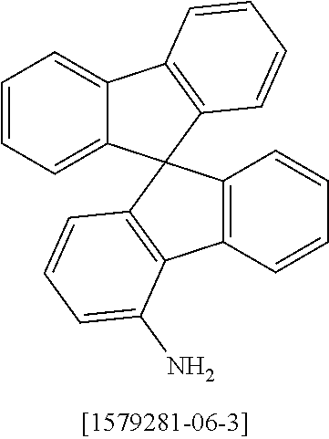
C1=CC2=C(C=C1)C1=C(C23C2=C(C4=CC=CC=C34)C=CC=C2)C=CC=C1N
